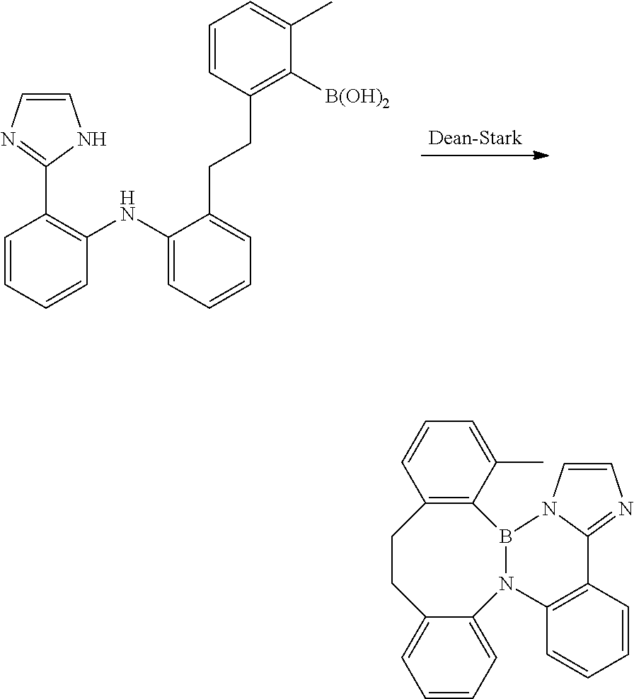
[Dean-Stark].C1=CC=CC(NC2=CC=CC=C2CCC2=C([B(OH)2])C(C)=CC=C2)=C1C1=NC=CN1.N12B(C3=C(CCC4=CC=CC=C14)C=CC=C3C)N1C(=NC=C1)C1=C2C=CC=C1
